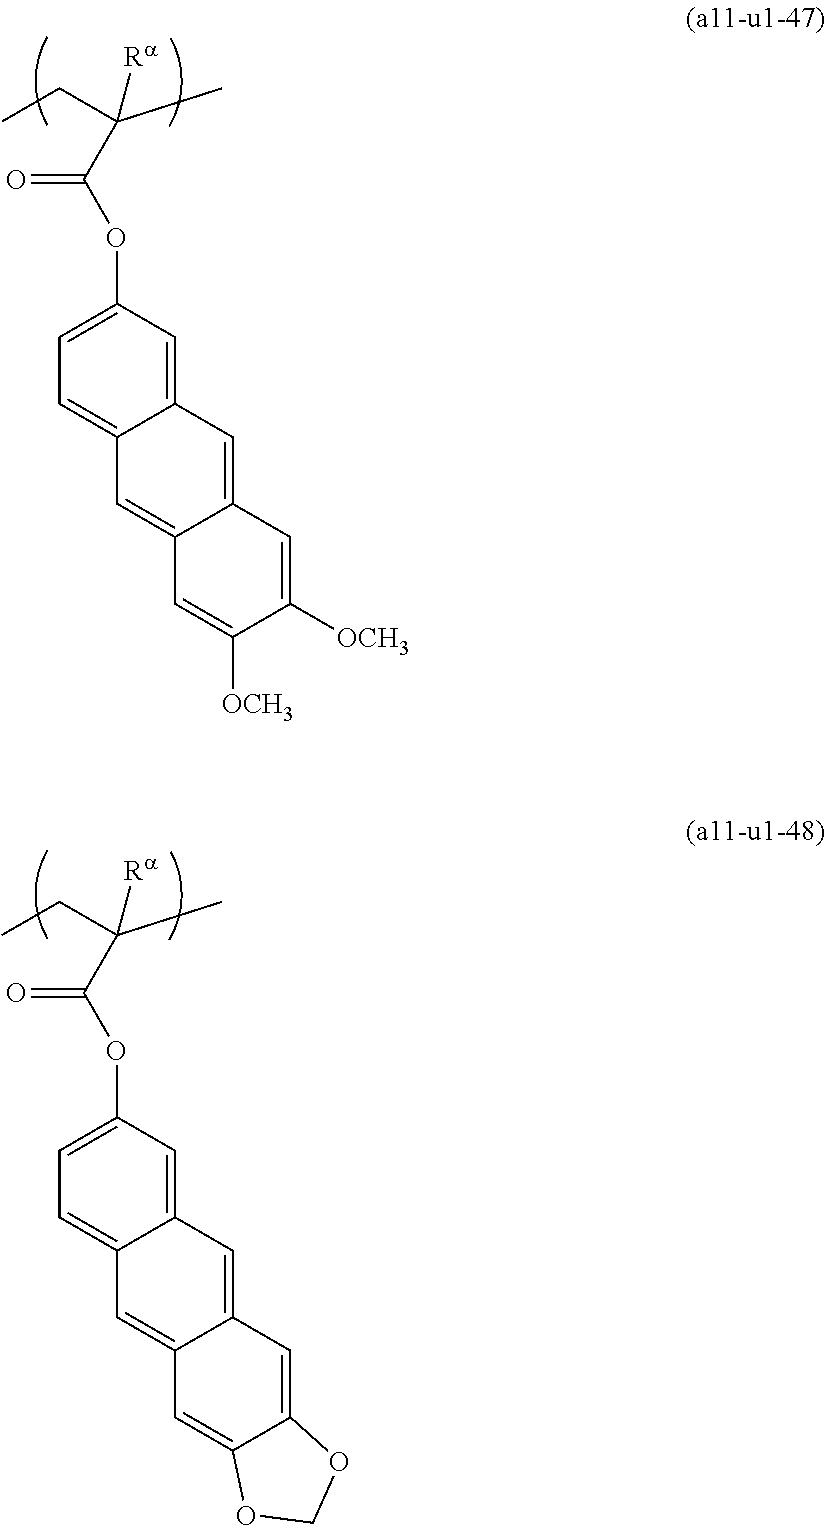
C12=CC(OC(C(C)(CC)[Ra])=O)=CC=C1C=C1C(=C2)C=C([OCH3])C([OCH3])=C1.C12=CC(OC(C(C)(CC)[Ra])=O)=CC=C1C=C1C(=C2)C=C2C(=C1)OCO2
